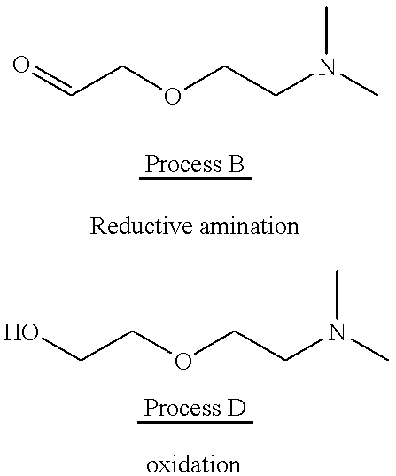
O=CCOCCN(C)C.OCCOCCN(C)C
